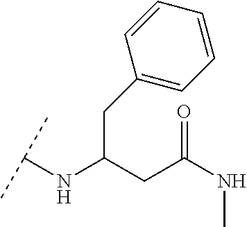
C(C(CC(NC)=O)NC(C)C)C1=CC=CC=C1
